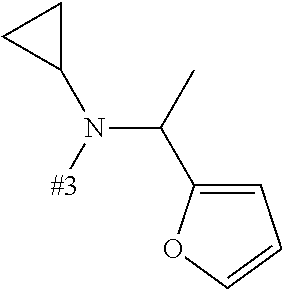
C1(C(C)N([#3])C2CC2)=CC=CO1
